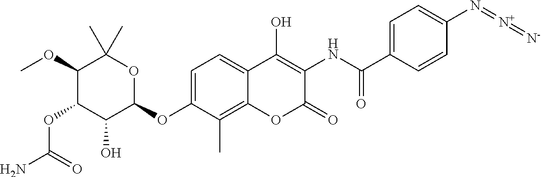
NC(=O)OC1C(O)C(OC2=CC=C3C(=C2C)OC(=O)C(NC(=O)C2=CC=C(N=[N+]=[N-])C=C2)=C3O)OC(C)(C)C1OC
